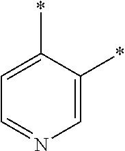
C1=C(*)C(*)=CN=C1
